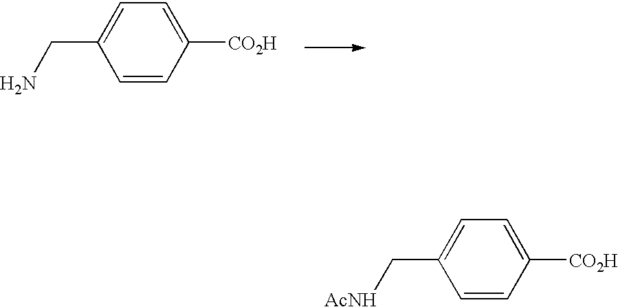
C1=CC([CO2H])=CC=C1CN.C1=CC([CO2H])=CC=C1C[AcNH]
